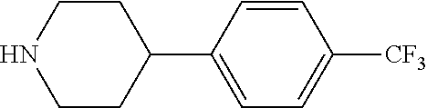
C1(C2=CC=C([CF3])C=C2)CCNCC1
